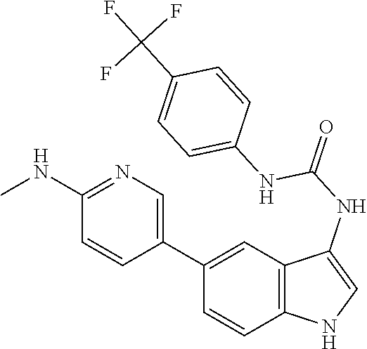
C12=C(C=C(C3=CN=C(NC)C=C3)C=C1)C(NC(=O)NC1=CC=C(C(F)(F)F)C=C1)=CN2
